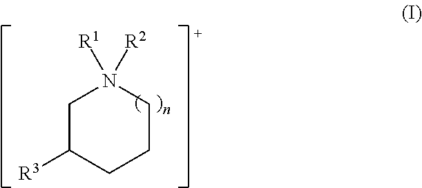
C1C([R3])CCCN1([R1])[R2]
